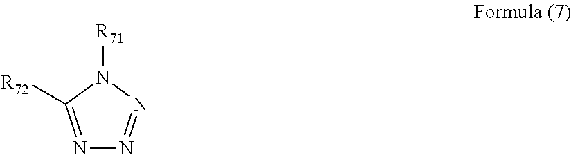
N1=C([R72])N([R71])N=N1
